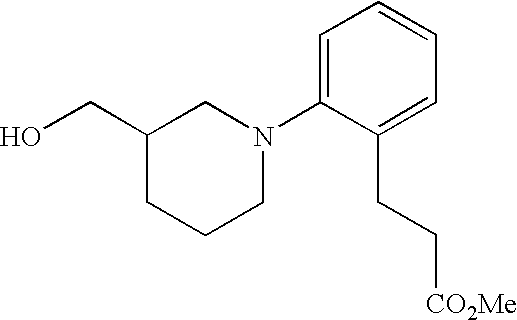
OCC1CCCN(C2=CC=CC=C2CC[CO2Me])C1
